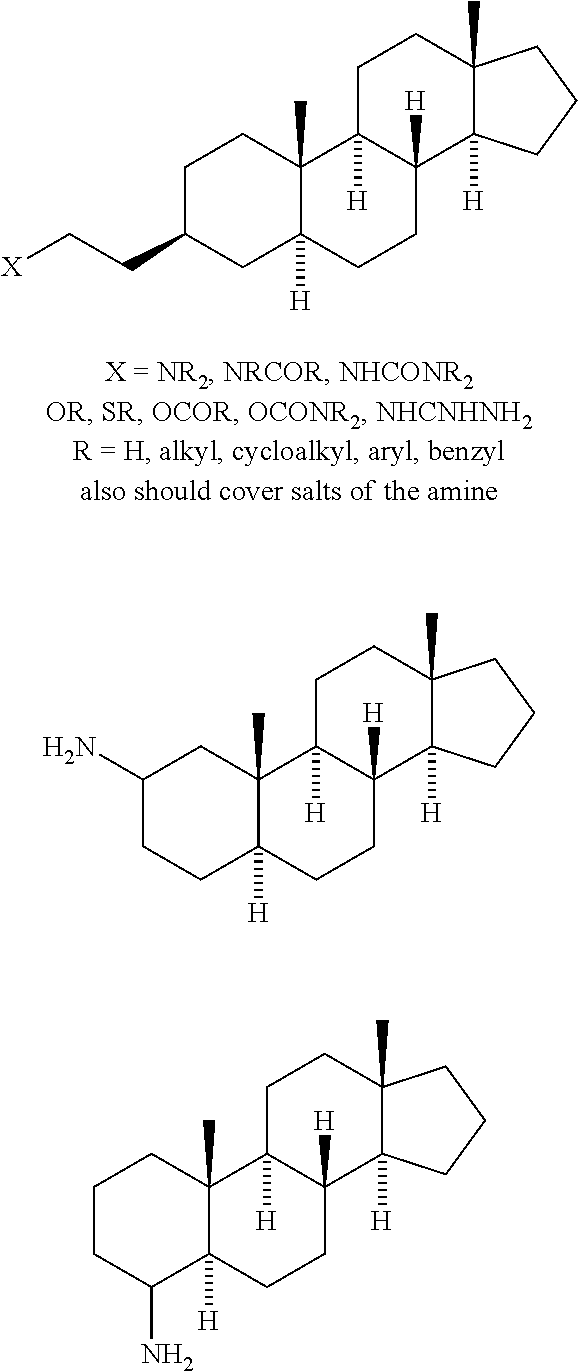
C1(N)CCC2([H])C(C)(C1)C1([H])C([H])(CC2)C2([H])C(C)(CC1)CCC2.C1CC(N)C2([H])C(C)(C1)C1([H])C([H])(CC2)C2([H])C(C)(CC1)CCC2.C1C(CC[X])CC2([H])C(C)(C1)C1([H])C([H])(CC2)C2([H])C(C)(CC1)CCC2
